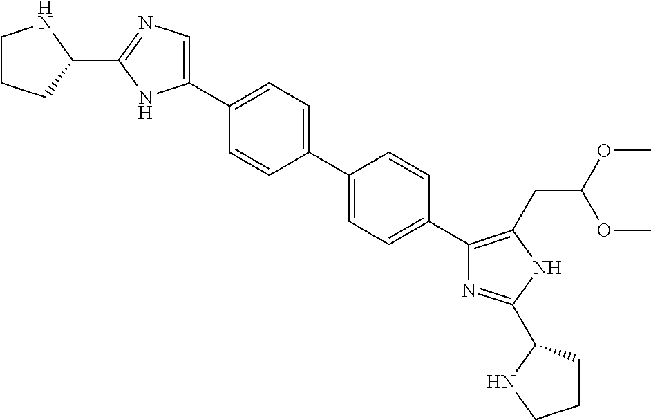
C1CCC(C2=NC=C(C3=CC=C(C4=CC=C(C5=C(CC(OC)OC)NC(C6CCCN6)=N5)C=C4)C=C3)N2)N1
